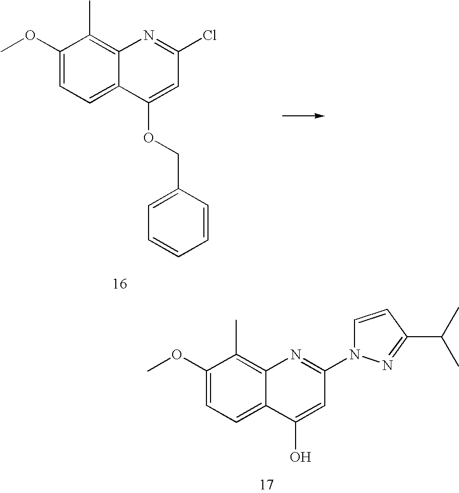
C1(OC)=CC=C2C(=C1C)N=C(Cl)C=C2OCC1=CC=CC=C1.C1(OC)=CC=C2C(=C1C)N=C(N1C=CC(C(C)C)=N1)C=C2O
